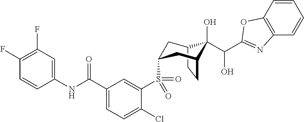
C12CCC(CC(S(C3=CC(C(NC4=CC(F)=C(F)C=C4)=O)=CC=C3Cl)(=O)=O)C1)C2(O)C(O)C1=NC2=C(C=CC=C2)O1
